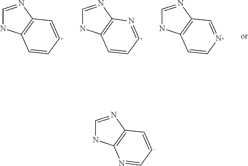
C1=NC2=C(N1)N=CC=C2.C1=NC2=C(N1)C=CC=C2.C1=NC2=C(N1)C=CC=N2.C1=NC2=C(N1)C=CN=C2
